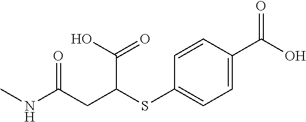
CNC(CC(SC1=CC=C(C(O)=O)C=C1)C(O)=O)=O
